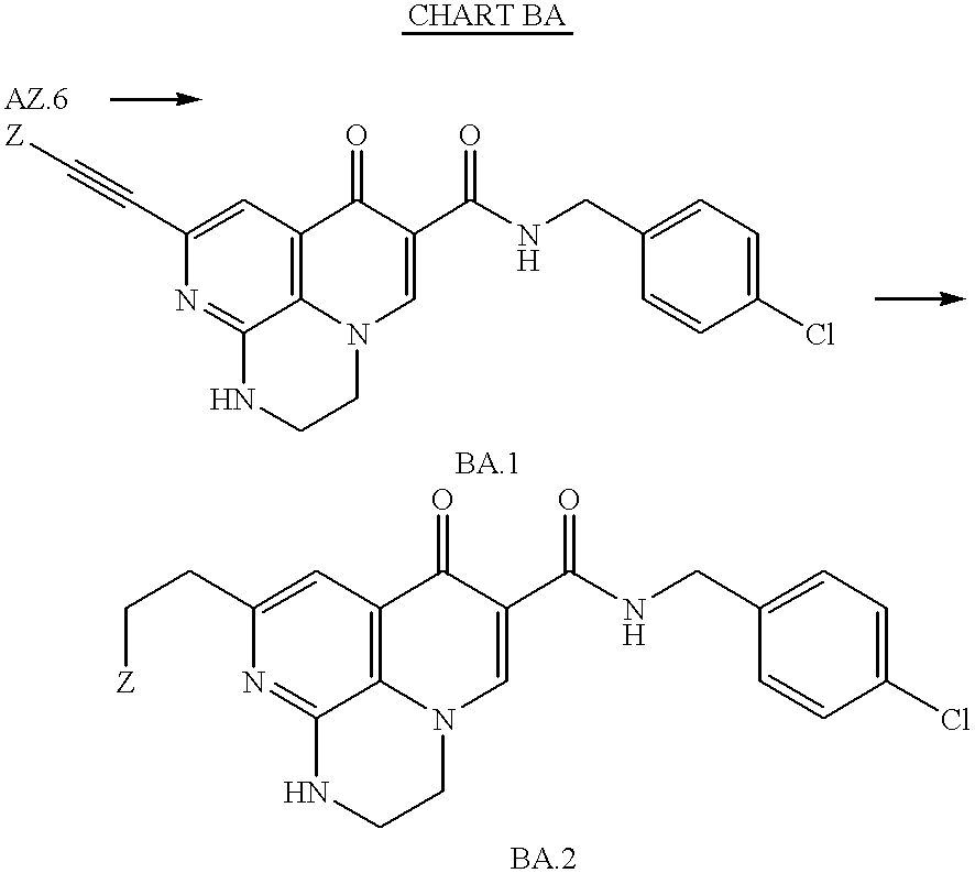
N1=C2C3=C(C=C1C#C[Z])C(=O)C(C(NCC1=CC=C(Cl)C=C1)=O)=CN3CCN2.N1=C2C3=C(C=C1CC[Z])C(=O)C(C(NCC1=CC=C(Cl)C=C1)=O)=CN3CCN2
